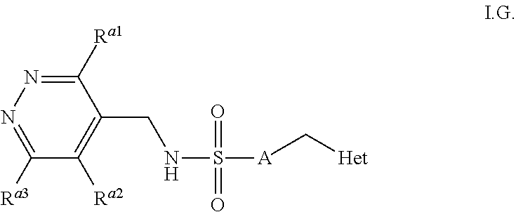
C1([Ra1])=NN=C([Ra3])C([Ra2])=C1CNS([A]C[Het])(=O)=O
